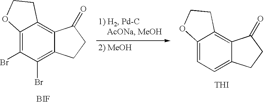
C12=C(Br)C(Br)=C3C(=C1CCO2)C(=O)CC3.[BIF].C12=CC=C3C(=C1CCO2)C(=O)CC3.[THI]
